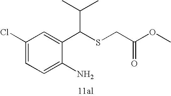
C1=C(N)C(C(SCC(OC)=O)C(C)C)=CC(Cl)=C1
